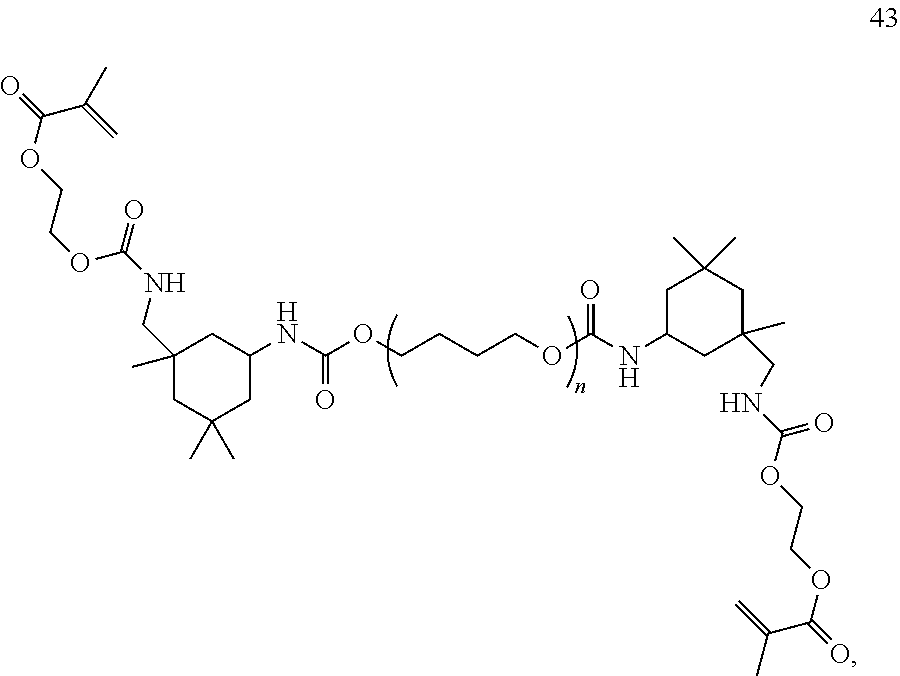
C1(CNC(OCCOC(C(=C)C)=O)=O)(C)CC(C)(C)CC(NC(OCCCCOC(NC2CC(C)(CNC(OCCOC(=O)C(C)=C)=O)CC(C)(C)C2)=O)=O)C1
